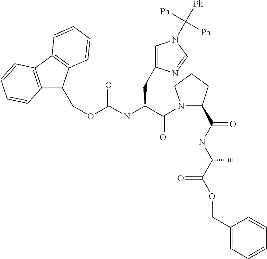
N(C(C(N1C(C(NC(C(OCC2=CC=CC=C2)=O)C)=O)CCC1)=O)CC1=CN(C([Ph])([Ph])[Ph])C=N1)C(OCC1C2=C(C3=C1C=CC=C3)C=CC=C2)=O
